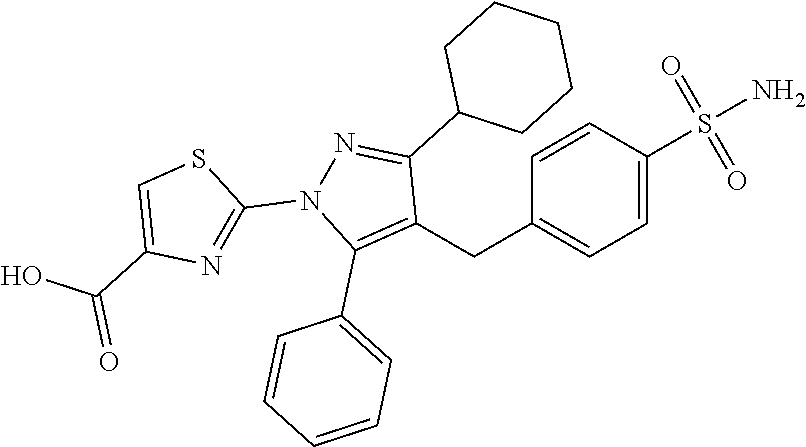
C1(CC2=C(C3=CC=CC=C3)N(C3=NC(C(=O)O)=CS3)N=C2C2CCCCC2)=CC=C(S(N)(=O)=O)C=C1
